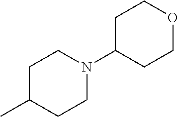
C1C(C)CCN(C2CCOCC2)C1
